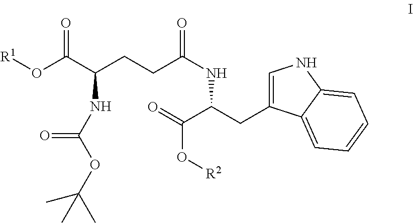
[R1]OC(C(NC(OC(C)(C)C)=O)CCC(NC(CC1=CNC2=CC=CC=C12)C(=O)O[R2])=O)=O
